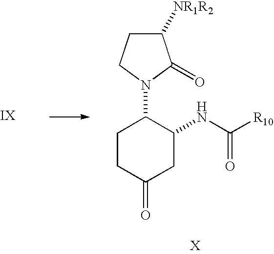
C1CC(=O)CC(NC([R10])=O)C1N1C(=O)C([NR1R2])CC1
